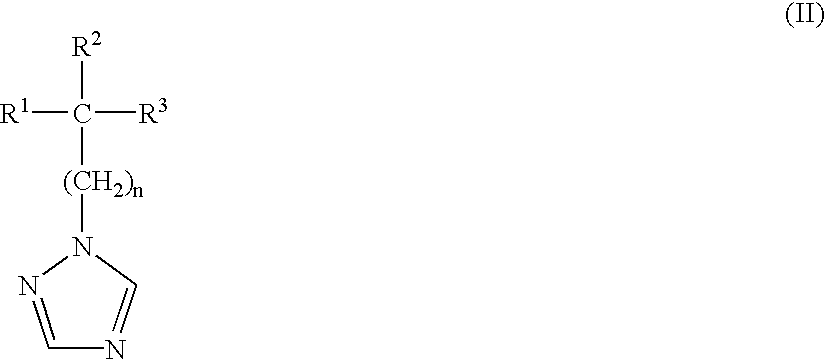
N1=CN=CN1[(CH2)n]C([R2])([R3])[R1]
